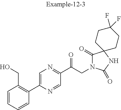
C1=CC=CC(C2=CN=C(C(CN3C(=O)C4(NC3=O)CCC(F)(F)CC4)=O)C=N2)=C1CO
